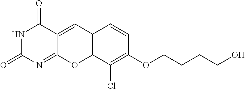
N1C(=O)N=C2C(=CC3=C(O2)C(Cl)=C(OCCCCO)C=C3)C1=O
